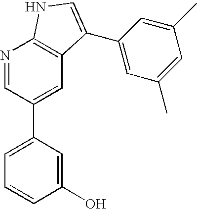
N1=CC(C2=CC=CC(O)=C2)=CC2=C1NC=C2C1=CC(C)=CC(C)=C1
